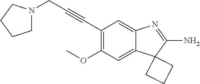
C1(OC)=C(C#CCN2CCCC2)C=C2C(=C1)C1(C(N)=N2)CCC1
